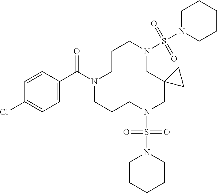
N1(C(C2=CC=C(Cl)C=C2)=O)CCCN(S(N2CCCCC2)(=O)=O)CC2(CN(S(N3CCCCC3)(=O)=O)CCC1)CC2
